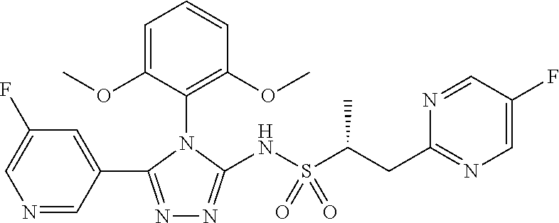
N1=CC(C2=NN=C(NS(=O)(C(CC3=NC=C(F)C=N3)C)=O)N2C2=C(OC)C=CC=C2OC)=CC(F)=C1
